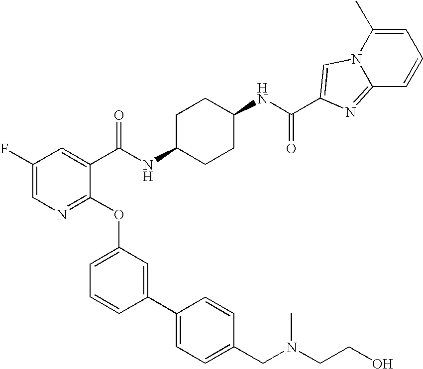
C1(F)=CN=C(OC2=CC=CC(C3=CC=C(CN(C)CCO)C=C3)=C2)C(C(NC2CCC(NC(=O)C3=CN4C(C)=CC=CC4=N3)CC2)=O)=C1
